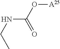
O([A25])C(NCC)=O
